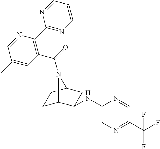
C1C2C(NC3=CN=C(C(F)(F)F)C=N3)CC(C1)N2C(=O)C1=C(C2=NC=CC=N2)N=CC(C)=C1
